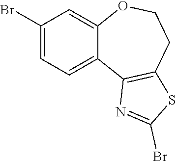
C1(Br)=CC=C2C(=C1)OCCC1=C2N=C(Br)S1
